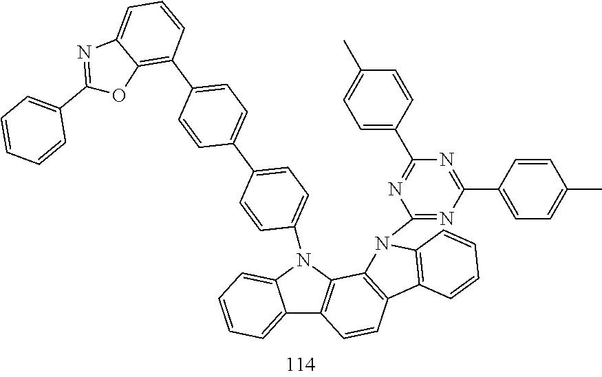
C12=CC=CC=C1N(C1=CC=C(C3=CC=C(C4=C5C(=CC=C4)N=C(C4=CC=CC=C4)O5)C=C3)C=C1)C1=C2C=CC2=C1N(C1=NC(C3=CC=C(C)C=C3)=NC(C3=CC=C(C)C=C3)=N1)C1=C2C=CC=C1
